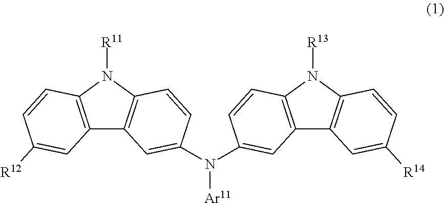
C12=C(N([R11])C3=C1C=C(N(C1=CC4=C(N([R13])C5=C4C=C([R14])C=C5)C=C1)[Ar11])C=C3)C=CC([R12])=C2
